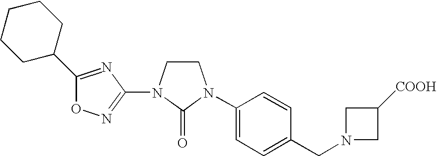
C1CN(C2=NOC(C3CCCCC3)=N2)C(=O)N1C1=CC=C(CN2CC([COOH])C2)C=C1
